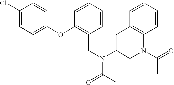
C1(OC2=C(CN(C(C)=O)C3CN(C(C)=O)C4=C(C3)C=CC=C4)C=CC=C2)=CC=C(Cl)C=C1
